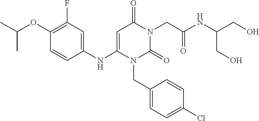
C1(F)=C(OC(C)C)C=CC(NC2=CC(=O)N(CC(=O)NC(CO)CO)C(=O)N2CC2=CC=C(Cl)C=C2)=C1
